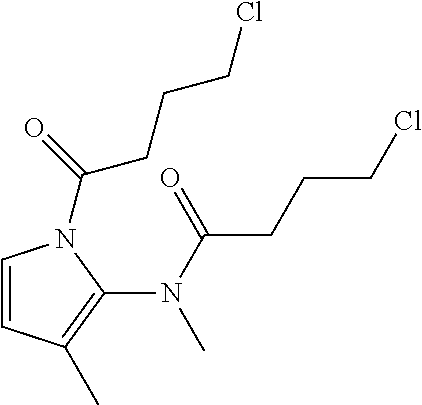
C1=CC(C)=C(N(C(=O)CCCCl)C)N1C(=O)CCCCl
